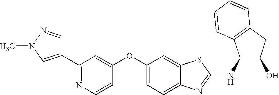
N1=C(C2=CN(C)N=C2)C=C(OC2=CC=C3C(=C2)SC(NC2C(O)CC4=C2C=CC=C4)=N3)C=C1
